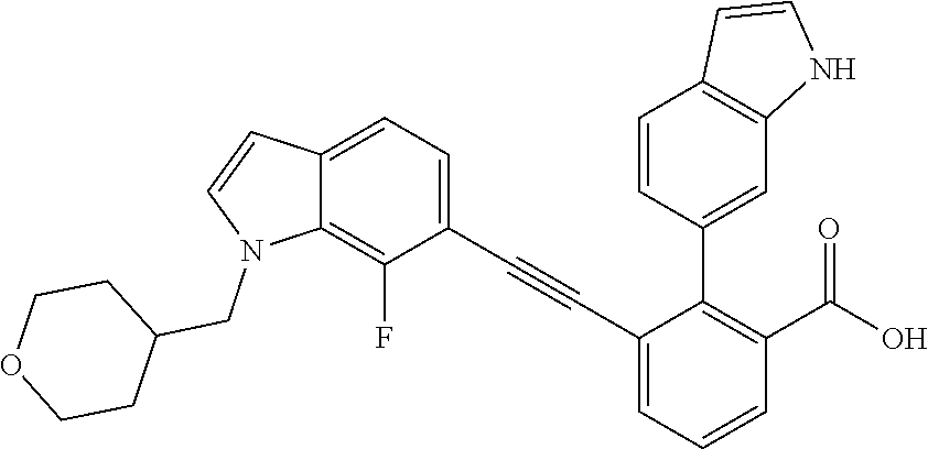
C1COCCC1CN1C2=C(F)C(C#CC3=CC=CC(C(=O)O)=C3C3=CC4=C(C=CN4)C=C3)=CC=C2C=C1
